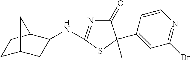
N(C1=NC(=O)C(C2=CC(Br)=NC=C2)(C)S1)C1CC2CCC1C2
